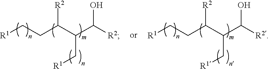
[R1]CCC(C(C([R2])O)C[R1])[R2].[R1]CCC(C(C([R2])O)C[R1])[R2]
